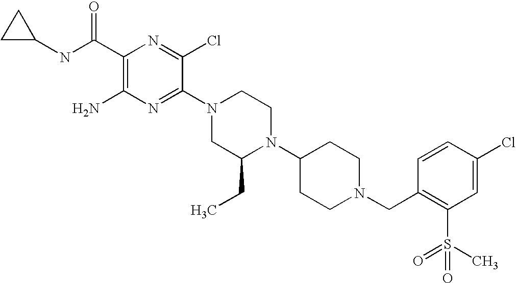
C1(C(NC2CC2)=O)=C(N)N=C(N2CC(CC)N(C3CCN(CC4=C(S(=O)(C)=O)C=C(Cl)C=C4)CC3)CC2)C(Cl)=N1
